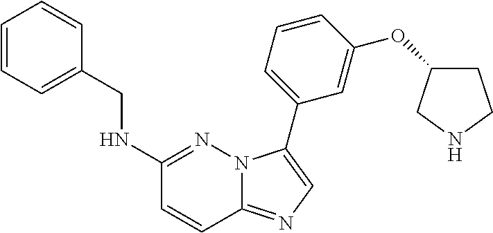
C1(NCC2=CC=CC=C2)=NN2C(=NC=C2C2=CC=CC(OC3CCNC3)=C2)C=C1
